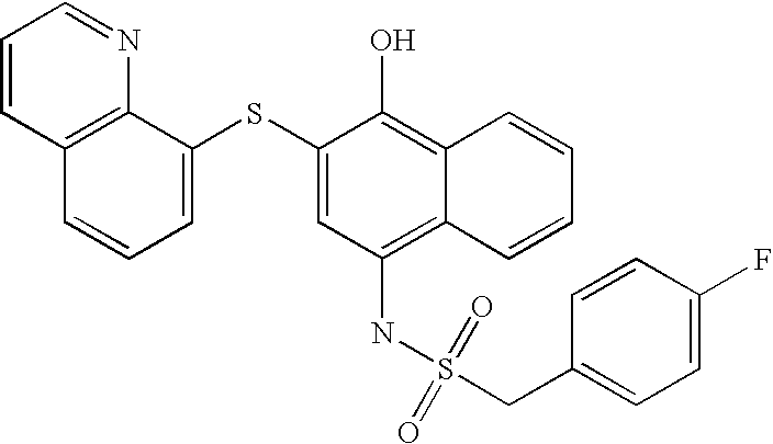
C1=CC2=C(N=C1)C(SC1=CC(NS(CC3=CC=C(F)C=C3)(=O)=O)=C3C(=C1O)C=CC=C3)=CC=C2
